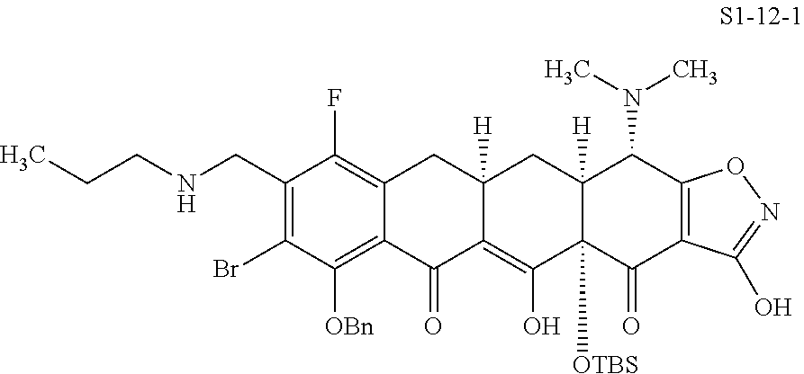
C1(CNCCC)=C(Br)C([OBn])=C2C(=C1F)CC1([H])C(=C(O)C3([OTBS])C([H])(C1)C(N(C)C)C1=C(C3=O)C(O)=NO1)C2=O
